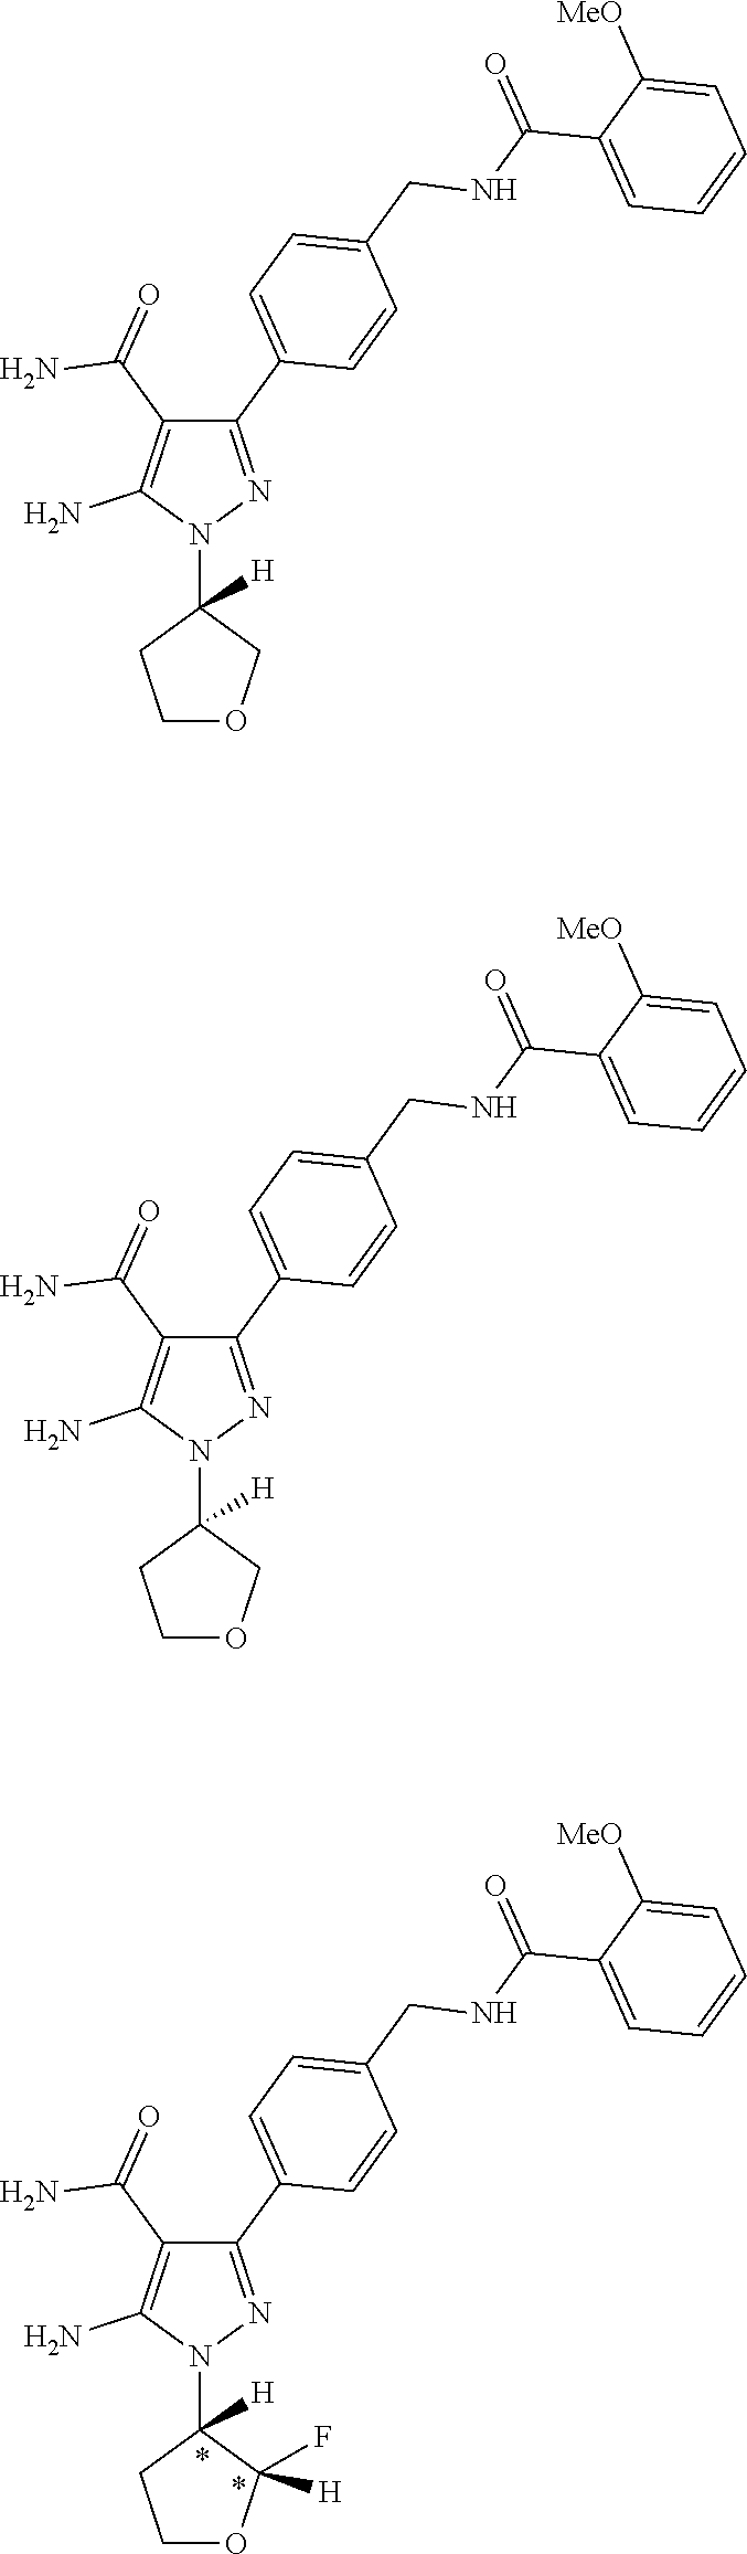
N1(C2([H])COCC2)N=C(C2=CC=C(CNC(C3=CC=CC=C3[MeO])=O)C=C2)C(C(N)=O)=C1N.N1(C2([H])COCC2)N=C(C2=CC=C(CNC(C3=CC=CC=C3[MeO])=O)C=C2)C(C(N)=O)=C1N.N1(C2([H])C([H])(F)OCC2)N=C(C2=CC=C(CNC(C3=CC=CC=C3[MeO])=O)C=C2)C(C(N)=O)=C1N
